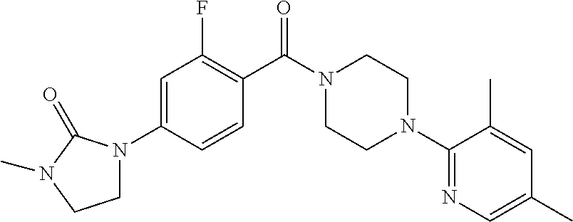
C1=C(N2CCN(C)C2=O)C=CC(C(N2CCN(C3=NC=C(C)C=C3C)CC2)=O)=C1F
